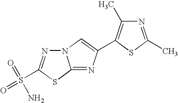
N12N=C(S(=O)(=O)N)SC1=NC(C1=C(C)N=C(C)S1)=C2
